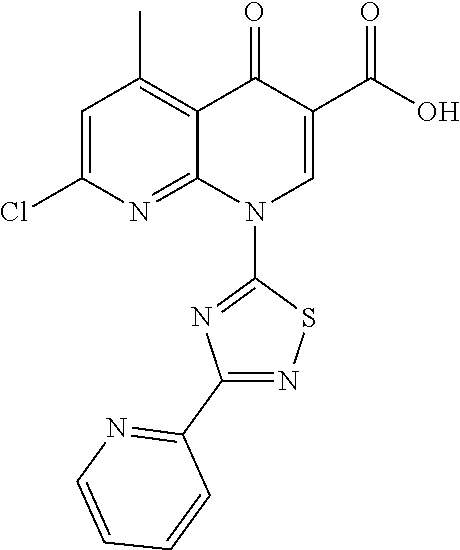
C12=C(C)C=C(Cl)N=C1N(C1=NC(C3=NC=CC=C3)=NS1)C=C(C(=O)O)C2=O
